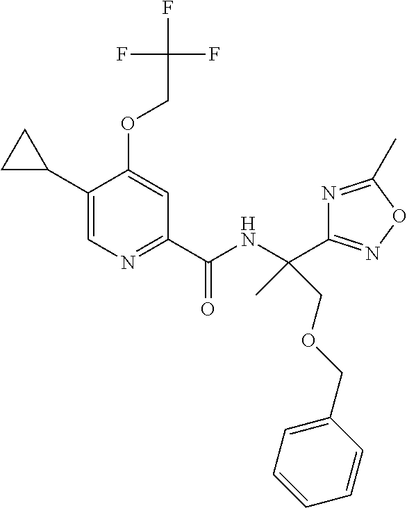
C1(C2CC2)=CN=C(C(NC(C2=NOC(C)=N2)(COCC2=CC=CC=C2)C)=O)C=C1OCC(F)(F)F
